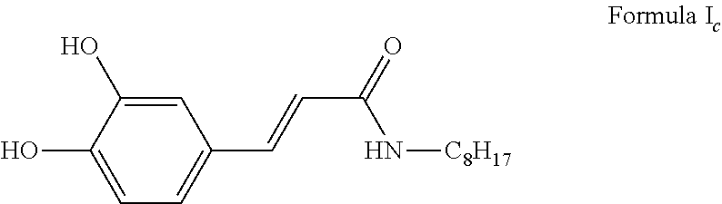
C1=C(O)C(O)=CC=C1C=CC(=O)N[C8H17]
